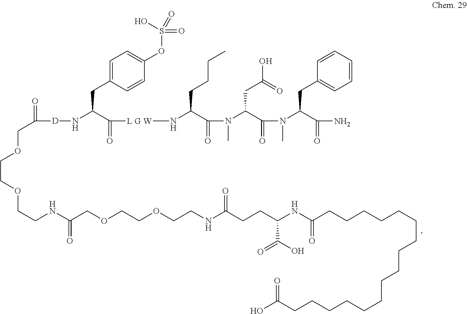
O=C([D]NC(C([L G W]NC(C(N(C(C(N(C(C(N)=O)CC1=CC=CC=C1)C)=O)CC(O)=O)C)=O)CCCC)=O)CC1=CC=C(OS(=O)(=O)O)C=C1)COCCOCCNC(COCCOCCNC(CCC(NC(CCCCCCCCCCCCCCCCC(O)=O)=O)C(O)=O)=O)=O
